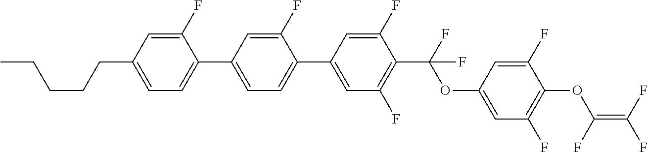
C1(C2=CC(F)=C(C(OC3=CC(F)=C(OC(=C(F)F)F)C(F)=C3)(F)F)C(F)=C2)=CC=C(C2=CC=C(CCCCC)C=C2F)C=C1F
